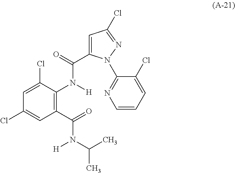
C1(C(=O)N(C(C)C)[H])=C(N([H])C(=O)C2=CC(Cl)=NN2C2=NC=CC=C2Cl)C(Cl)=CC(Cl)=C1
